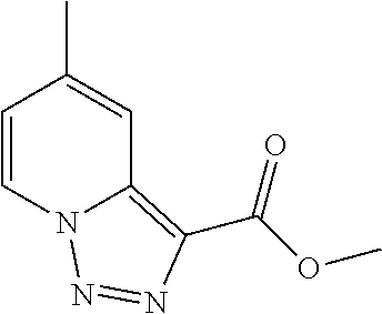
C1=CN2C(=C(C(OC)=O)N=N2)C=C1C
